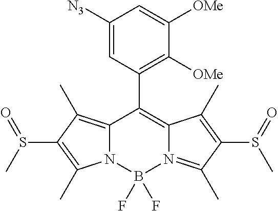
C12=C(C)C(S(C)=O)=C(C)N1B(F)(F)N1=C(C)C(S(=O)C)=C(C)C1=C2C1=C([OMe])C([OMe])=CC([N3])=C1
